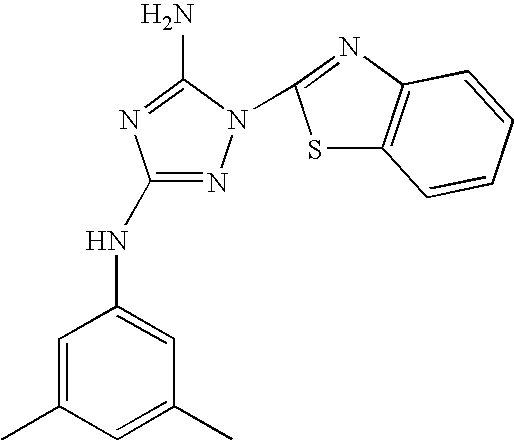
N1=C(NC2=CC(C)=CC(C)=C2)N=C(N)N1C1=NC2=C(S1)C=CC=C2
